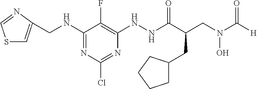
N(C1=NC(Cl)=NC(NNC(C(CN(C([H])=O)O)CC2CCCC2)=O)=C1F)CC1=CSC=N1
